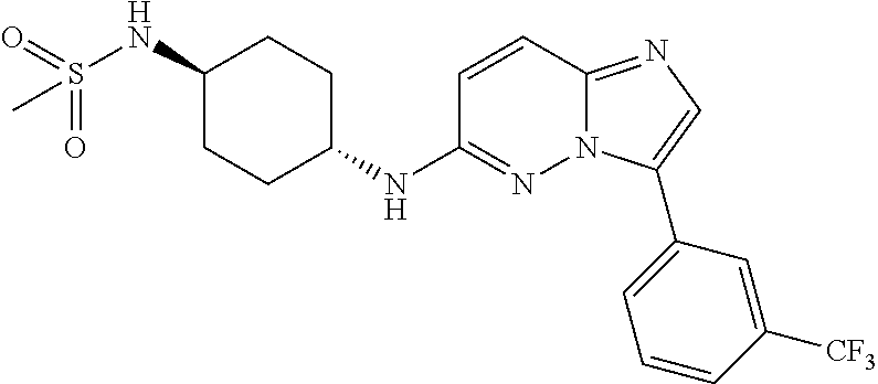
C1(NS(=O)(=O)C)CCC(NC2=NN3C(=NC=C3C3=CC=CC([CF3])=C3)C=C2)CC1
